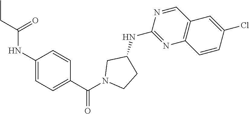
N1(C(C2=CC=C(NC(CC)=O)C=C2)=O)CCC(NC2=NC3=C(C=N2)C=C(Cl)C=C3)C1
